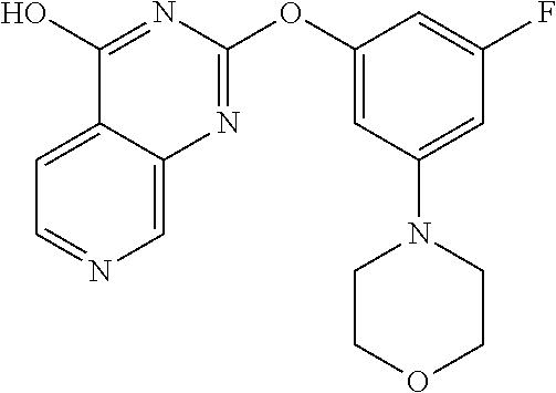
C1=C2C(=CN=C1)N=C(OC1=CC(N3CCOCC3)=CC(F)=C1)N=C2O
